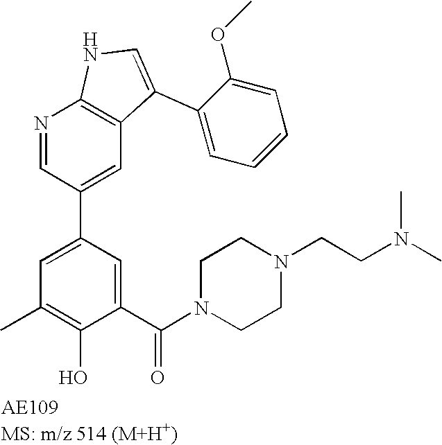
N1=CC(C2=CC(C)=C(O)C(C(N3CCN(CCN(C)C)CC3)=O)=C2)=CC2=C1NC=C2C1=CC=CC=C1OC
